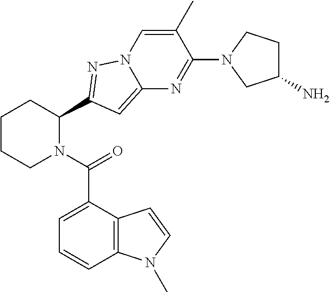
C1CCN(C(=O)C2=CC=CC3=C2C=CN3C)C(C2=NN3C(=C2)N=C(N2CC(N)CC2)C(C)=C3)C1
